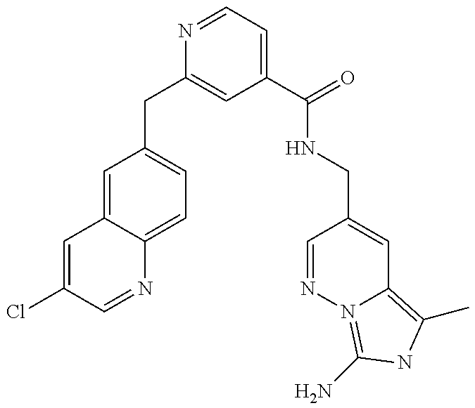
C1=C(Cl)C=NC2=CC=C(CC3=CC(C(NCC4=CC5=C(C)NC(N)=N5N=C4)=O)=CC=N3)C=C12
